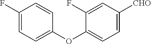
C1(F)=CC=C(OC2=CC=C([CHO])C=C2F)C=C1
